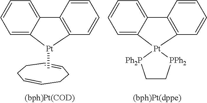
C1=CCCC=CCC1.C1=C2C(=CC=C1)C1=C(C=CC=C1)[Pt]2C.C1=C2C(=CC=C1)C1=C(C=CC=C1)[Pt]21[PPh2]CC[Ph2P]1
